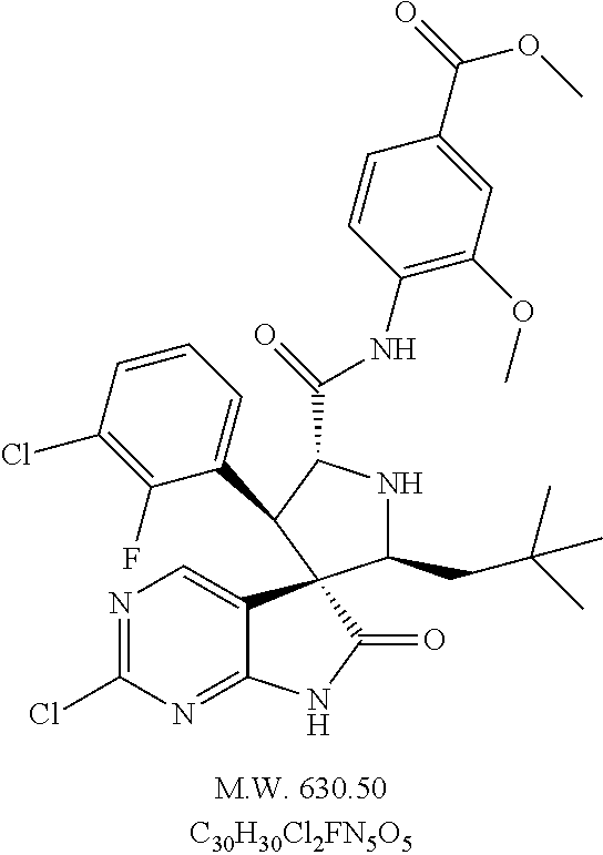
C1(CC(C)(C)C)NC(C(NC2=C(OC)C=C(C(=O)OC)C=C2)=O)C(C2=CC=CC(Cl)=C2F)C12C1=CN=C(Cl)N=C1NC2=O
